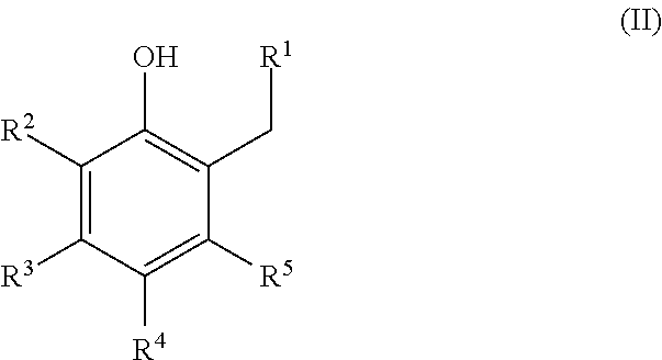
C1([R2])=C([R3])C([R4])=C([R5])C(C[R1])=C1O
